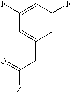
C1(F)=CC(F)=CC(CC(=O)[Z])=C1
